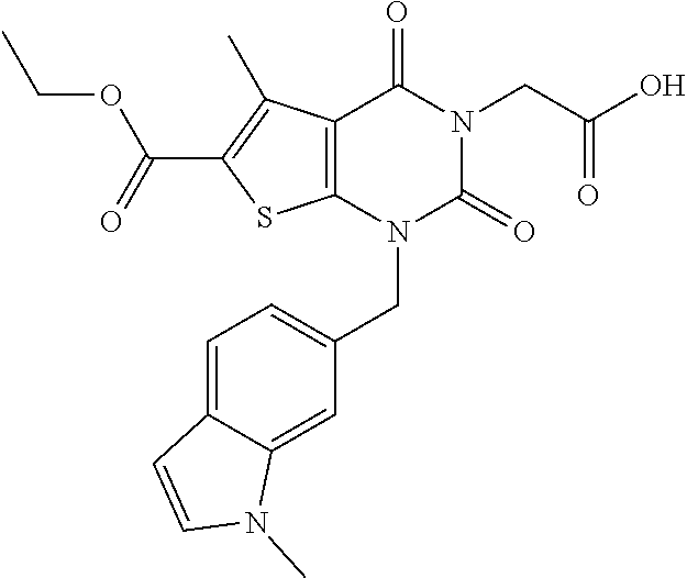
C12=C(N(CC3=CC=C4C(=C3)N(C)C=C4)C(=O)N(CC(O)=O)C1=O)SC(C(=O)OCC)=C2C
